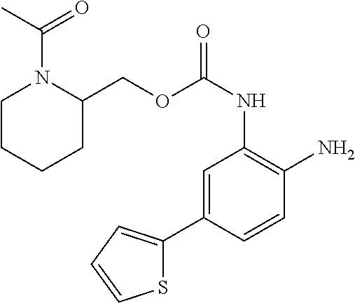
C(NC1=C(N)C=CC(C2=CC=CS2)=C1)(=O)OCC1N(C(C)=O)CCCC1
